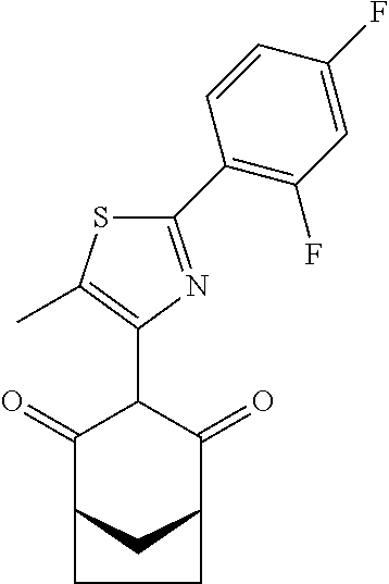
C1(=O)C2CC(C(=O)C1C1=C(C)SC(C3=C(F)C=C(F)C=C3)=N1)CC2
